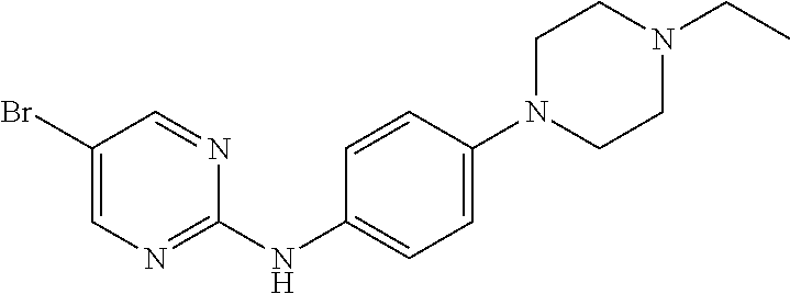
C1(Br)=CN=C(NC2=CC=C(N3CCN(CC)CC3)C=C2)N=C1
